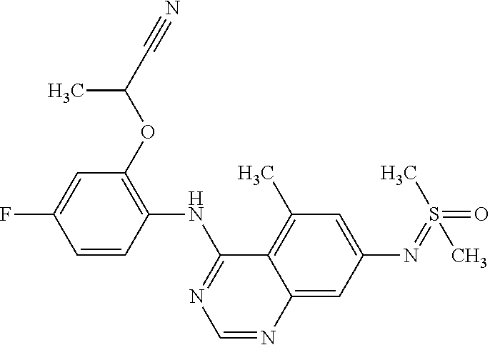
C1=CC(NC2=NC=NC3=CC(N=S(=O)(C)C)=CC(C)=C23)=C(OC(C)C#N)C=C1F
